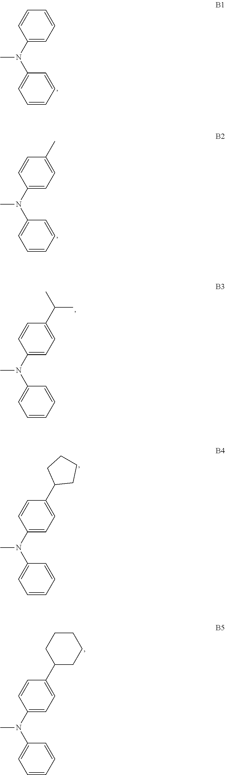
CN(C1=CC=CC=C1)C1=CC=CC=C1.CN(C1=CC=C(C)C=C1)C1=CC=CC=C1.CN(C1=CC=C(C(C)C)C=C1)C1=CC=CC=C1.CN(C1=CC=C(C2CCCC2)C=C1)C1=CC=CC=C1.CN(C1=CC=C(C2CCCCC2)C=C1)C1=CC=CC=C1
